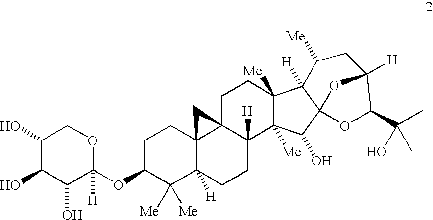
C1C(OC2([H])OCC(O)C(O)C2O)C([Me])([Me])C2([H])C3(C1)C1(C([H])(CC2)C2([Me])C([Me])(CC1)C1([H])C4(C2O)OC(C(C)(O)C)C([H])(CC1[Me])O4)C3
